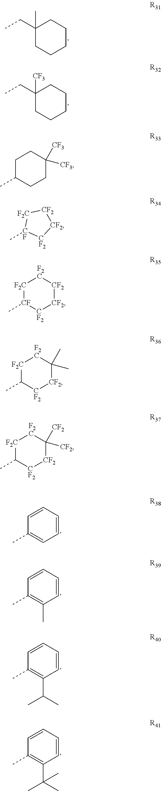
C1(C)(CC)CCCCC1.C1([CF3])(CC)CCCCC1.CC1=CC=CC=C1.CC1=C(C)C=CC=C1.CC1=C(C(C)C)C=CC=C1.CC1=C(C(C)(C)C)C=CC=C1.CC1CCC([CF3])([CF3])CC1.C[CF]1[CF2][CF2][CF2][F2C]1.C[CF]1[CF2][CF2][CF2][F2C][F2C]1.CC1[CF2][CF2]C(C)(C)[F2C][F2C]1.CC1[CF2][CF2]C([CF2])([CF2])[F2C][F2C]1
